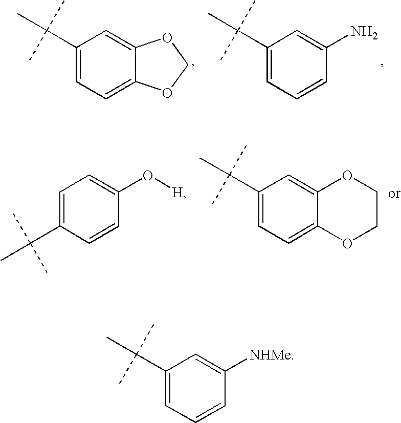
CC(C1=CC=C2C(=C1)OCO2)(C)C.CC(C1=CC=CC(N)=C1)(C)C.C1=C(C(C)(C)C)C=CC(O[H])=C1.C12=CC(C(C)(C)C)=CC=C1OCCO2.CC(C1=CC=CC([NHMe])=C1)(C)C
